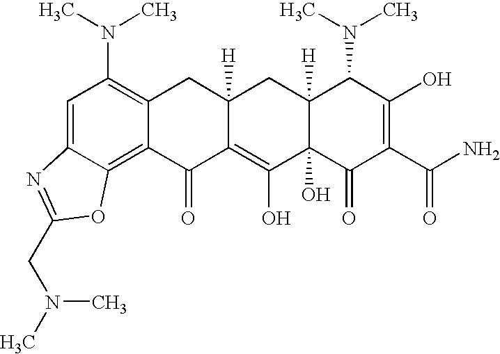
C1=C2C(=C3C(=C1N(C)C)CC1([H])C(=C(O)C4(O)C([H])(C1)C(N(C)C)C(O)=C(C(N)=O)C4=O)C3=O)OC(CN(C)C)=N2
